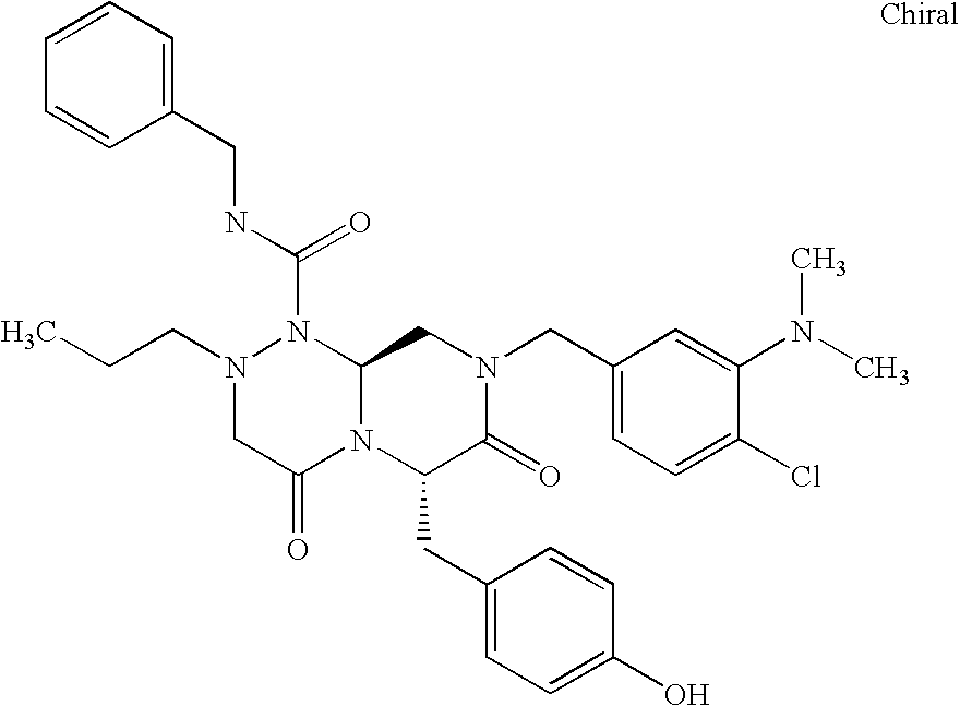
N1(C(NCC2=CC=CC=C2)=O)N(CCC)CC(=O)N2C1CN(CC1=CC=C(Cl)C(N(C)C)=C1)C(=O)C2CC1=CC=C(O)C=C1
